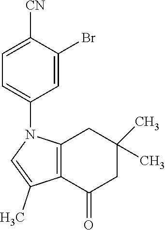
C12=C(C(=O)CC(C)(C)C1)C(C)=CN2C1=CC=C([CN])C(Br)=C1
